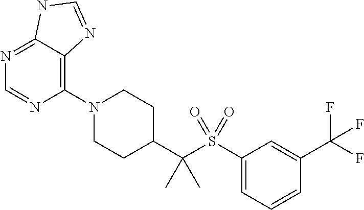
C1(N2CCC(C(S(C3=CC=CC(C(F)(F)F)=C3)(=O)=O)(C)C)CC2)=C2C(=NC=N1)NC=N2
